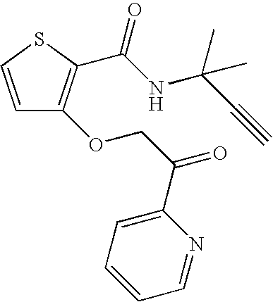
C1=CSC(C(NC(C#C)(C)C)=O)=C1OCC(C1=CC=CC=N1)=O
